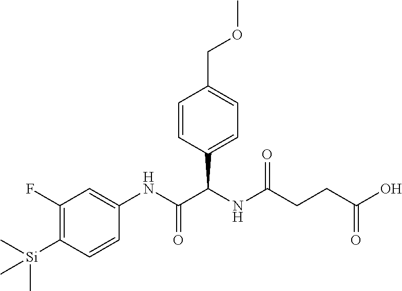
C1(F)=C([Si](C)(C)C)C=CC(NC(=O)C(NC(CCC(O)=O)=O)C2=CC=C(COC)C=C2)=C1
